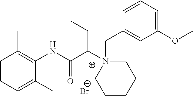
C1=CC=C(C)C(NC(C(N2(CC3=CC(OC)=CC=C3)CCCCC2)CC)=O)=C1C.[Br-]
